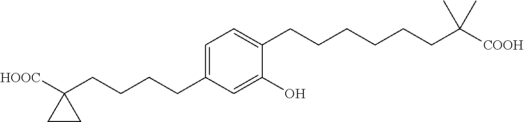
C1=C(CCCCC2([HOOC])CC2)C=C(O)C(CCCCCCC([COOH])(C)C)=C1
